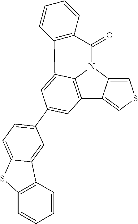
C12=C3N(C4=CSC=C14)C(=O)C1=C(C3=CC(C3=CC=C4C(=C3)C3=C(C=CC=C3)S4)=C2)C=CC=C1
